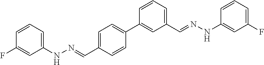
C1(NN=CC2=CC=C(C3=CC(C=NNC4=CC(F)=CC=C4)=CC=C3)C=C2)=CC=CC(F)=C1
